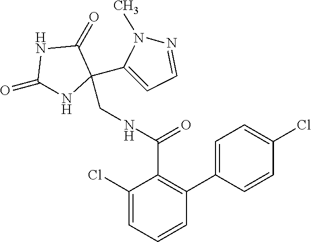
C1(=O)NC(CNC(C2=C(C3=CC=C(Cl)C=C3)C=CC=C2Cl)=O)(C2=CC=NN2C)C(=O)N1
